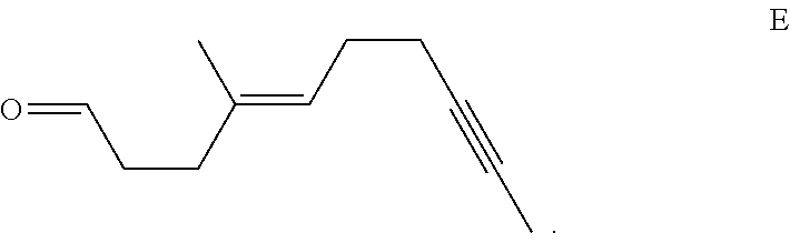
CC(CCC=O)=CCCC#CC
